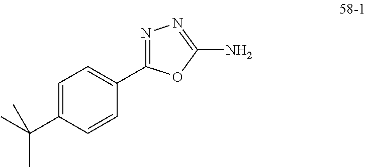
CC(C1=CC=C(C2=NN=C(N)O2)C=C1)(C)C
